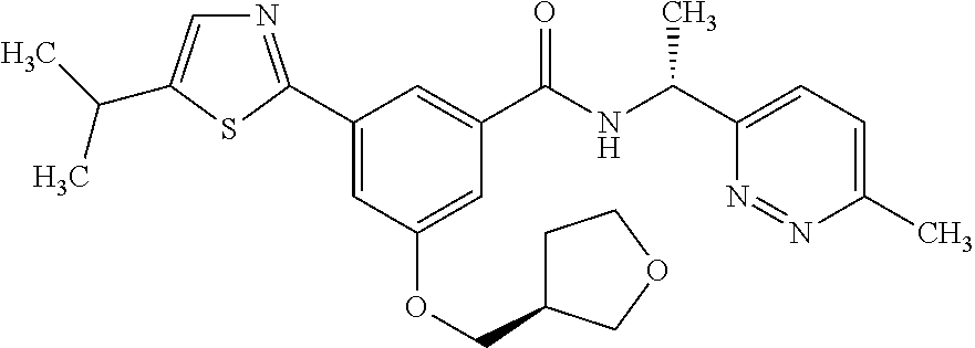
C1(C2=NC=C(C(C)C)S2)=CC(OCC2CCOC2)=CC(C(NC(C2=CC=C(C)N=N2)C)=O)=C1
